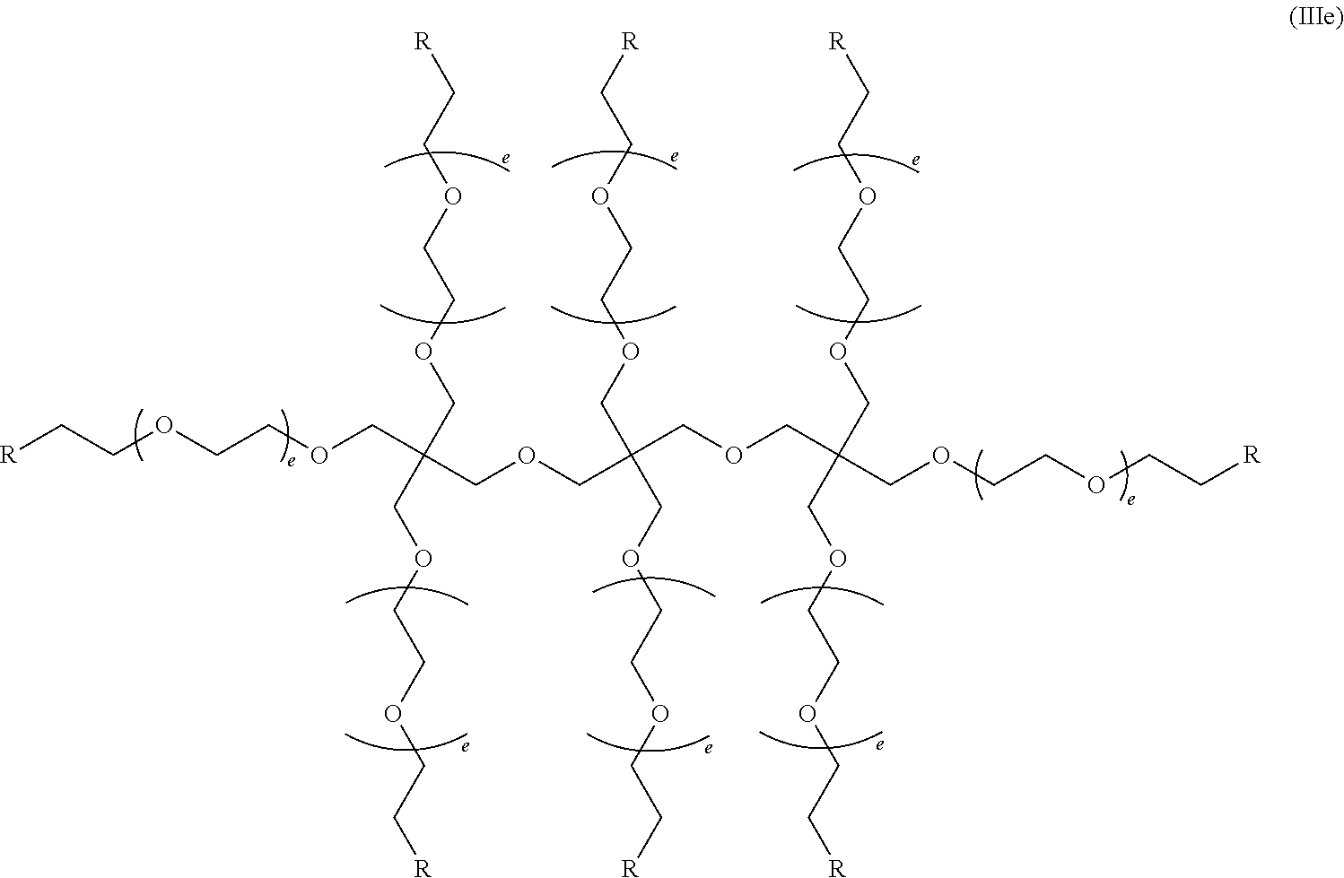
[R]CCOCCOCC(COCC(COCCOCC[R])(COCCOCC[R])COCC(COCCOCC[R])(COCCOCC[R])COCCOCC[R])(COCCOCC[R])COCCOCC[R]
